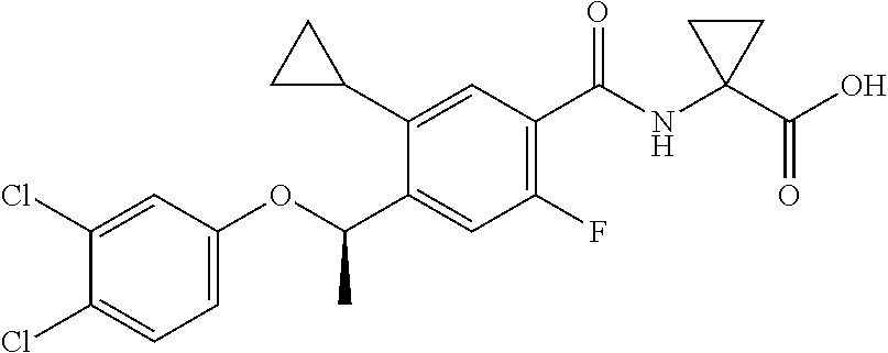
C1(C(OC2=CC=C(Cl)C(Cl)=C2)C)=CC(F)=C(C(NC2(C(O)=O)CC2)=O)C=C1C1CC1
